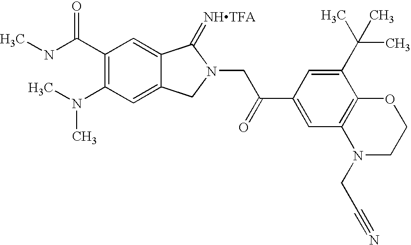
C1(C(NC)=O)=C(N(C)C)C=C2C(=C1)C(=[NHTFA])N(CC(C1=CC3=C(C(C(C)(C)C)=C1)OCCN3CC#N)=O)C2
